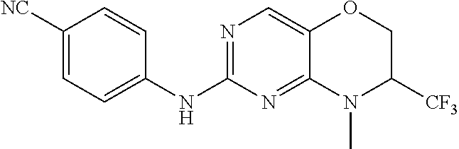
C1([NC])=CC=C(NC2=NC=C3C(=N2)N(C)C([CF3])CO3)C=C1
